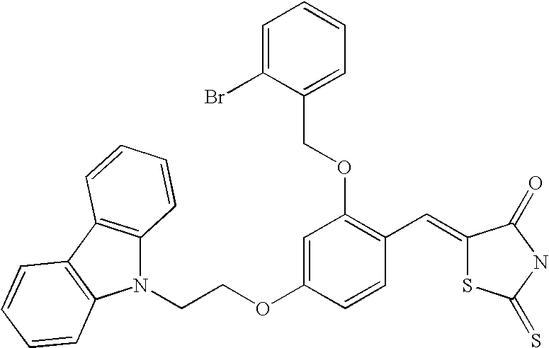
N1(CCOC2=CC(OCC3=CC=CC=C3Br)=C(C=C3SC(=S)NC3=O)C=C2)C2=C(C3=C1C=CC=C3)C=CC=C2
